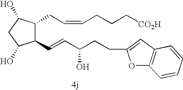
C1(C=CC(CCC2=CC3=C(O2)C=CC=C3)O)C(CC=CCCC[CO2H])C(O)CC1O
